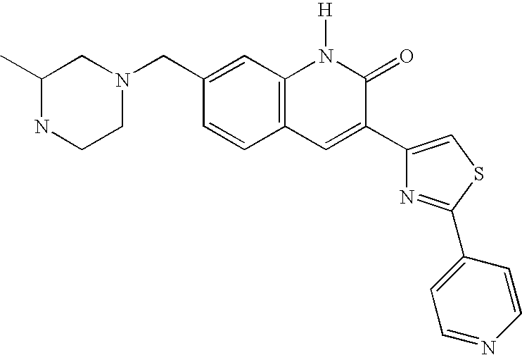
C1(C)NCCN(CC2=CC3=C(C=C2)C=C(C2=CSC(C4=CC=NC=C4)=N2)C(=O)N3[H])C1
